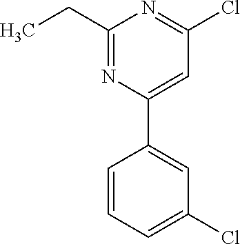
C1=C(C2=CC(Cl)=CC=C2)N=C(CC)N=C1Cl
